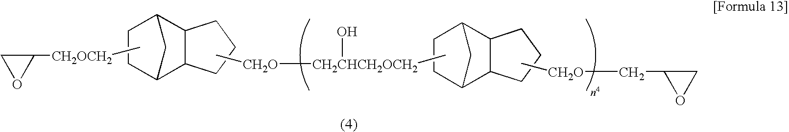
C1C([CH2OCH2]C)O1.C12CC(CC1)C1C2CCC1.C[CH2O]CC1CO1.C12CC(C3C1CCC3)CC2.C[CH2O][CH2CHCH2OCH2](C)O
